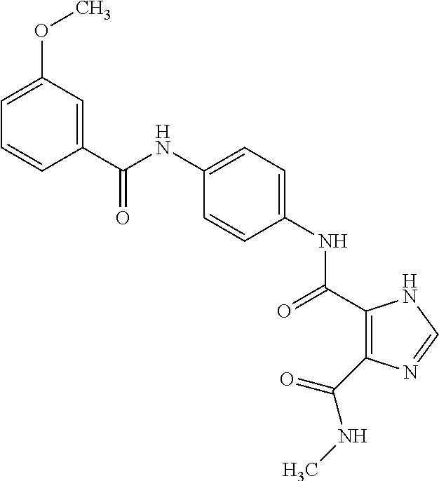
C1=C(OC)C=C(C(NC2=CC=C(NC(=O)C3=C(C(NC)=O)N=CN3)C=C2)=O)C=C1
